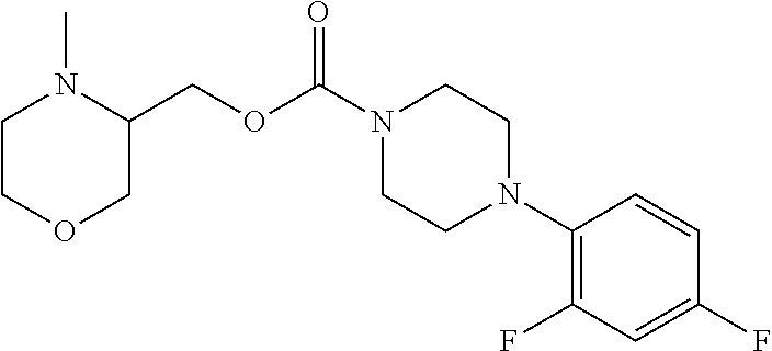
C1COCC(COC(N2CCN(C3=C(F)C=C(F)C=C3)CC2)=O)N1C
